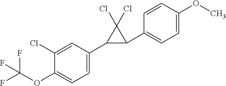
C1(Cl)=CC(C2C(C3=CC=C(OC)C=C3)C2(Cl)Cl)=CC=C1OC(F)(F)F
